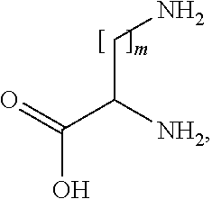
NCC(C(O)=O)[NH2]
